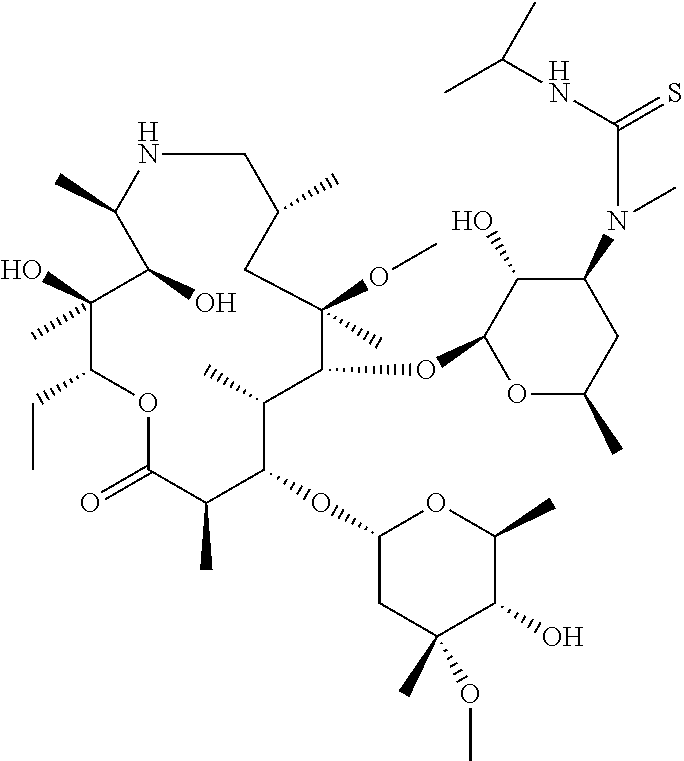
C1NC(C)C(O)C(O)(C)C(CC)OC(=O)C(C)C(OC2CC(C)(OC)C(O)C(C)O2)C(C)C(OC2OC(C)CC(N(C)C(=S)NC(C)C)C2O)C(OC)(C)CC1C
